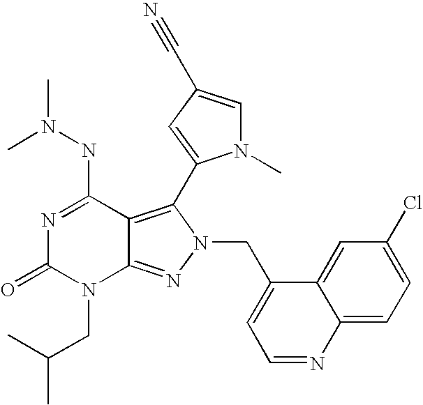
N1=C(NN(C)C)C2=C(C3=CC(C#N)=CN3C)N(CC3=CC=NC4=CC=C(Cl)C=C34)N=C2N(CC(C)C)C1=O
